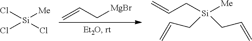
C=CC[MgBr].Cl[Si]([Me])(Cl)Cl.C=CC[Si]([Me])(CC=C)CC=C
